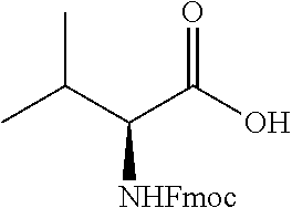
CC(C(C(O)=O)[NHFmoc])C
